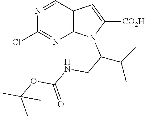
N1=CC2=C(N=C1Cl)N(C(C(C)C)CNC(=O)OC(C)(C)C)C([CO2H])=C2
